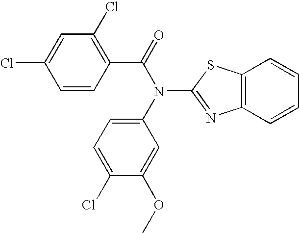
C1=CC(C(=O)N(C2=CC=C(Cl)C(OC)=C2)C2=NC3=C(S2)C=CC=C3)=C(Cl)C=C1Cl
